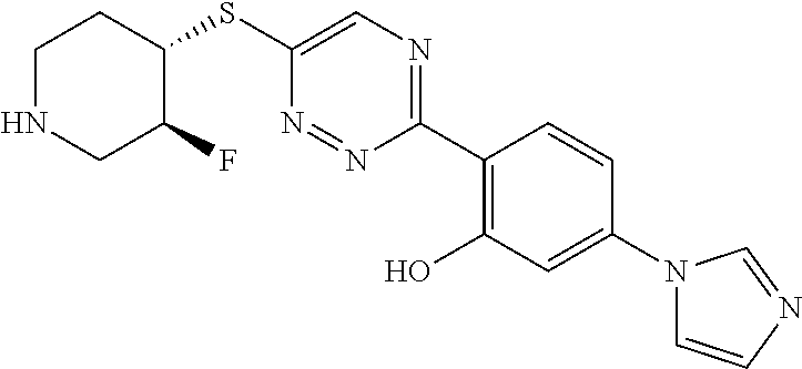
C1(SC2=CN=C(C3=C(O)C=C(N4C=CN=C4)C=C3)N=N2)CCNCC1F
